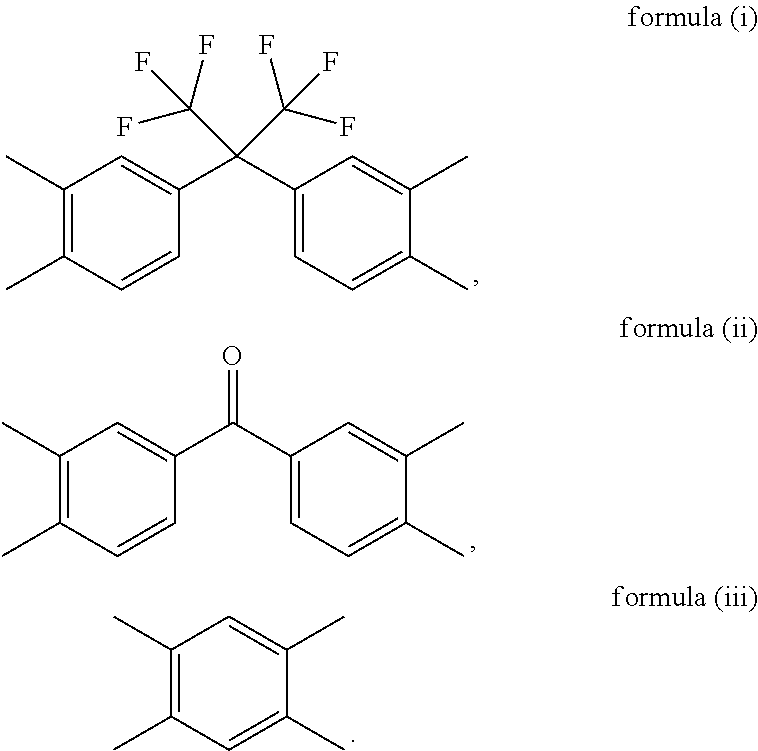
C1(C)=C(C)C=CC(C(C2=CC=C(C)C(C)=C2)(C(F)(F)F)C(F)(F)F)=C1.C1(C)=C(C)C=CC(C(C2=CC=C(C)C(C)=C2)=O)=C1.CC1=C(C)C=C(C)C(C)=C1
